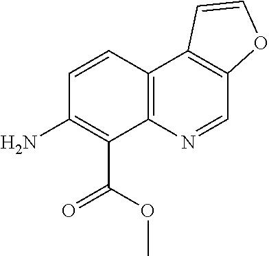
NC1=C(C(=O)OC)C2=C(C=C1)C1=C(C=N2)OC=C1
